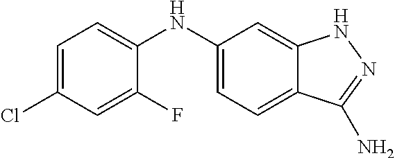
C1=C(Cl)C=C(F)C(NC2=CC=C3C(=C2)NN=C3N)=C1
